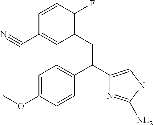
C1=C(OC)C=CC(C(C2=CNC(N)=N2)CC2=C(F)C=CC(C#N)=C2)=C1
